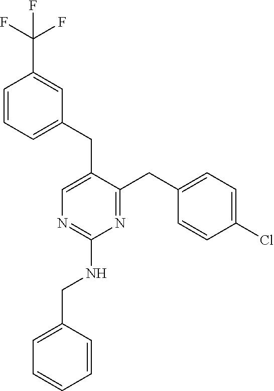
C1(CC2=CN=C(NCC3=CC=CC=C3)N=C2CC2=CC=C(Cl)C=C2)=CC=CC(C(F)(F)F)=C1
